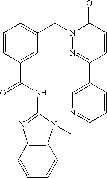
C1=C(C2=NN(CC3=CC=CC(C(NC4=NC5=C(N4C)C=CC=C5)=O)=C3)C(=O)C=C2)C=CC=N1
